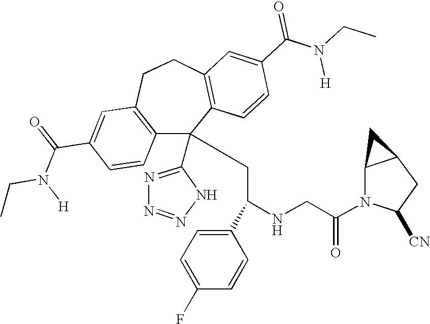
C1(C(=O)N(CC)[H])=CC2=C(C=C1)C(C1=NN=NN1)(CC(NCC(N1C([CN])CC3C1C3)=O)C1=CC=C(F)C=C1)C1=C(CC2)C=C(C(N(CC)[H])=O)C=C1
